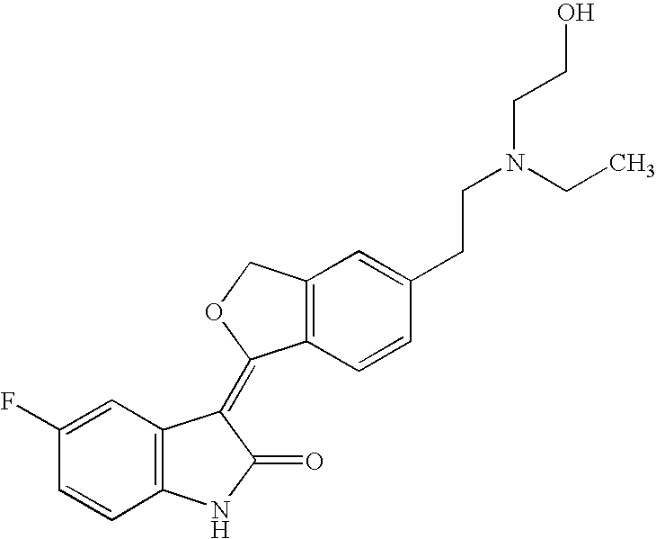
C12=C(C=CC(CCN(CC)CCO)=C1)C(=C1C3=C(NC1=O)C=CC(F)=C3)OC2
